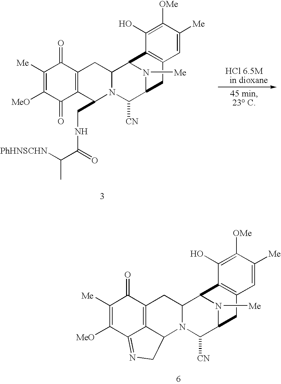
C1([Me])=C([MeO])C2=NCC3C2=C(C1=O)CC1N3C([CN])C2N([Me])C1C1=C(C2)C=C([Me])C([OMe])=C1O.C1([Me])=C([MeO])C(=O)C2=C(C1=O)CC1N(C2CNC(C([PhHNSCHN])C)=O)C([CN])C2N([Me])C1C1=C(C2)C=C([Me])C([OMe])=C1O
